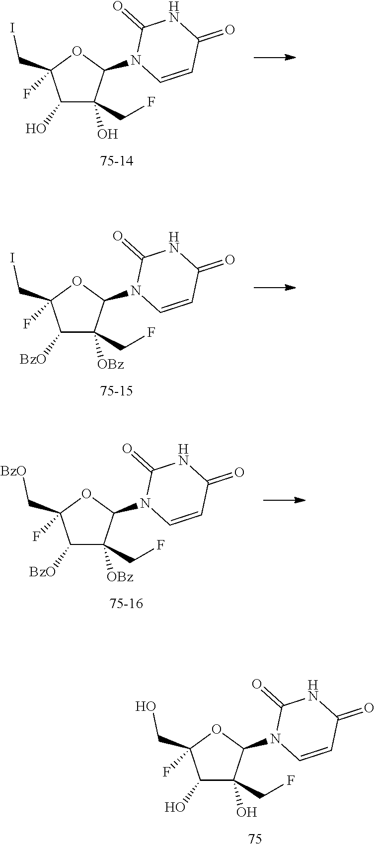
C1(N2C=CC(=O)NC2=O)OC(CI)(F)C(O)C1(O)CF.C1(N2C=CC(=O)NC2=O)OC(CI)(F)C([BzO])C1([OBz])CF.C1(N2C=CC(=O)NC2=O)OC(C[BzO])(F)C([BzO])C1([OBz])CF.C1(N2C=CC(=O)NC2=O)OC(CO)(F)C(O)C1(O)CF
